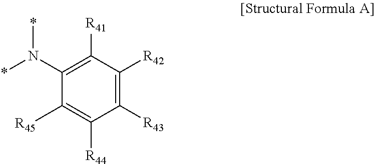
C1([R43])=C([R42])C([R41])=C(N(*)*)C([R45])=C1[R44]
